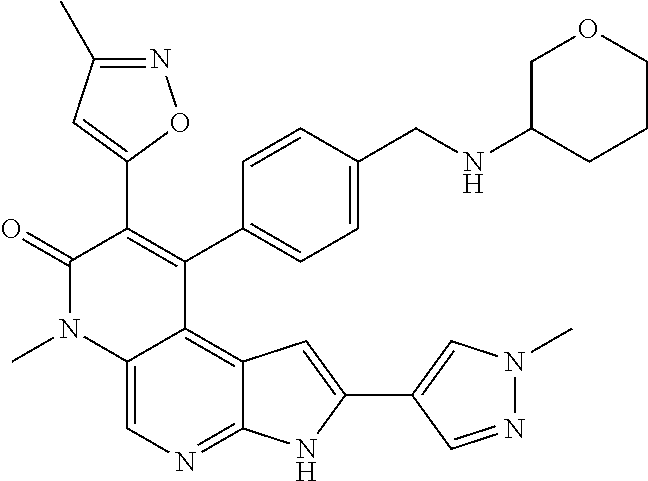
C12=CN=C3C(=C1C(C1=CC=C(CNC4CCCOC4)C=C1)=C(C1=CC(C)=NO1)C(=O)N2C)C=C(C1=CN(C)N=C1)N3
